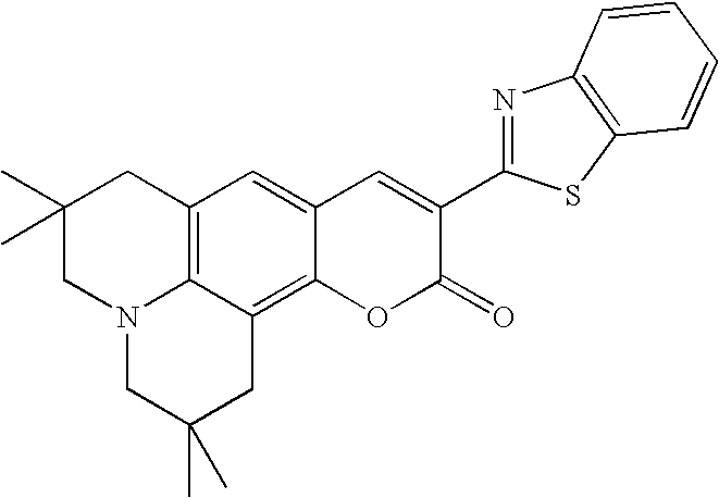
C12=C3C(=C4C(=C1)C=C(C1=NC5=C(S1)C=CC=C5)C(=O)O4)CC(C)(C)CN3CC(C)(C)C2
